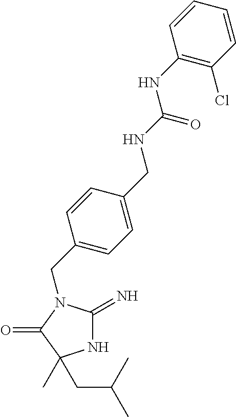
N1C(=N)N(CC2=CC=C(CNC(NC3=C(Cl)C=CC=C3)=O)C=C2)C(=O)C1(C)CC(C)C
